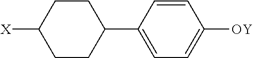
[X]C1CCC(C2=CC=C([OY])C=C2)CC1
